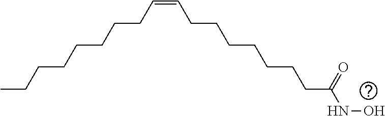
CCCCCCCCC=CCCCCCCCC(NO)=O
